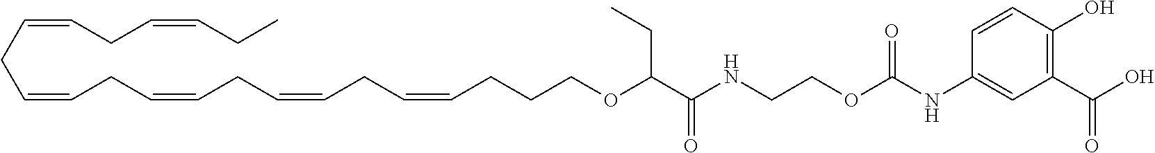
O=C(NCCOC(NC1=CC(C(O)=O)=C(O)C=C1)=O)C(CC)OCCCC=CCC=CCC=CCC=CCC=CCC=CCC
